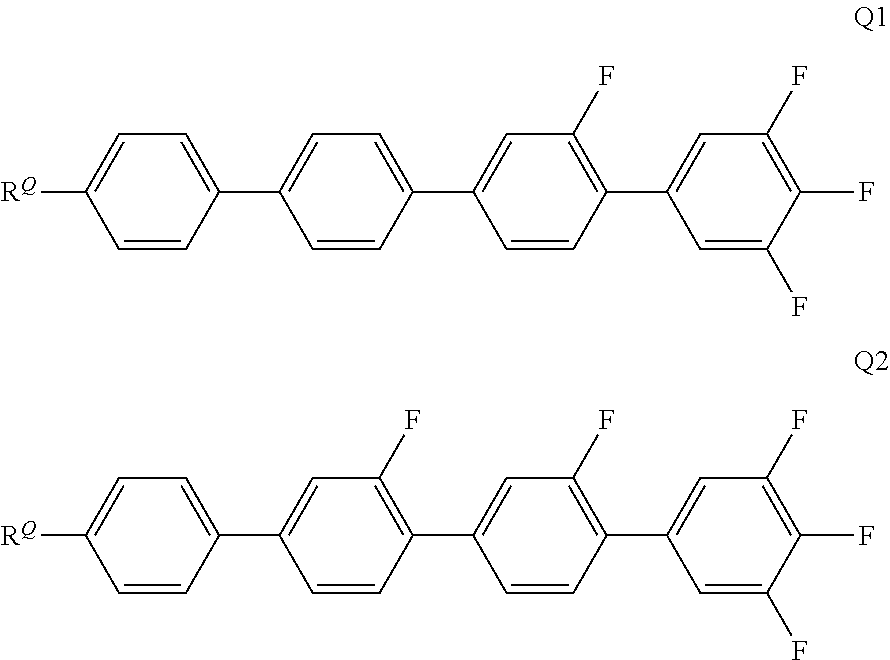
C1(C2=CC=C(C3=CC(F)=C(C4=CC(F)=C(F)C(F)=C4)C=C3)C=C2)=CC=C([RQ])C=C1.C1(C2=CC(F)=C(C3=CC(F)=C(C4=CC(F)=C(F)C(F)=C4)C=C3)C=C2)=CC=C([RQ])C=C1
